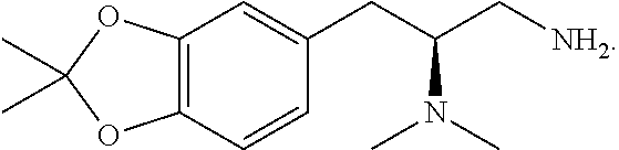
CC1(C)OC2=C(O1)C=C(CC(C[NH2])N(C)C)C=C2
